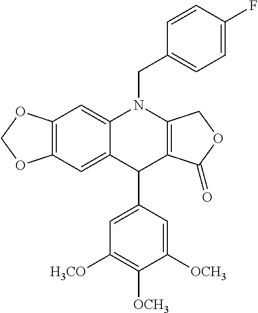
C12=C(C=C3C(=C1)N(CC1=CC=C(F)C=C1)C1=C(C3C3=CC([H3CO])=C([OCH3])C([OCH3])=C3)C(=O)OC1)OCO2
